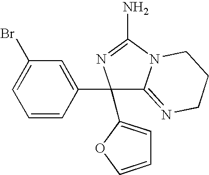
C1=CC(C2(C3=CC=CO3)C3=NCCCN3C(N)=N2)=CC(Br)=C1
